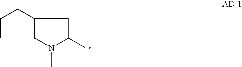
C1CC2C(N(C)C(C)C2)C1
